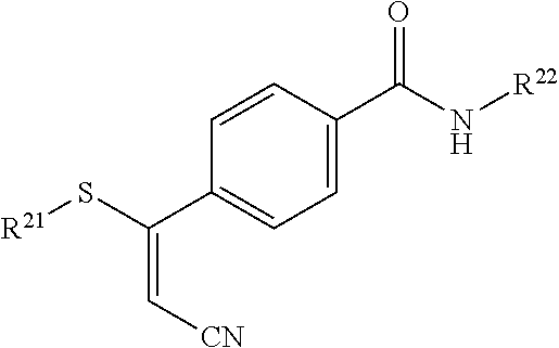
[R21]SC(C1=CC=C(C(N[R22])=O)C=C1)=C[CN]
